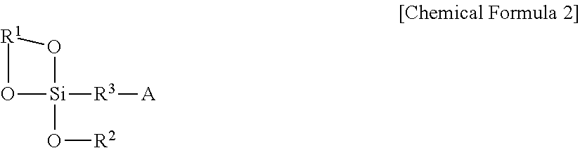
[R1]1O[Si](O[R2])([R3][A])O1
